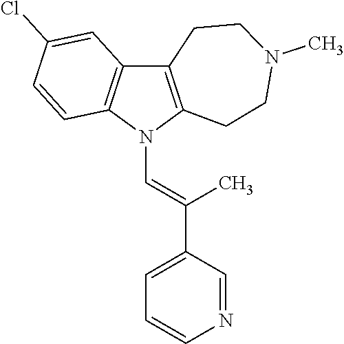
C12=C(N(C=C(C3=CC=CN=C3)C)C3=C1C=C(Cl)C=C3)CCN(C)CC2
